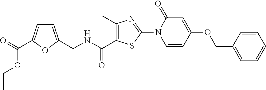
C1=CC(OCC2=CC=CC=C2)=CC(=O)N1C1=NC(C)=C(C(=O)NCC2=CC=C(C(=O)OCC)O2)S1
